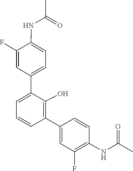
N(C(C)=O)C1=C(F)C=C(C2=C(O)C(C3=CC=C(NC(C)=O)C(F)=C3)=CC=C2)C=C1
